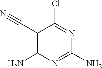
C1(N)=C(C#N)C(Cl)=NC(N)=N1
